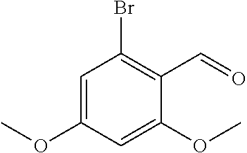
C1=C(OC)C=C(OC)C(C=O)=C1Br
